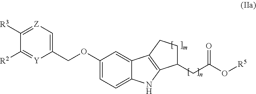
C1(OCC2=C[Z]=C([R3])C([R2])=[Y]2)=CC=C2C(=C1)C1=C(N2)C(CC(O[R5])=O)CC1
